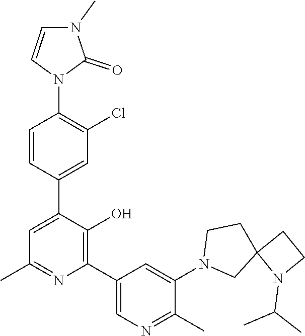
C1(C)=NC(C2=CN=C(C)C(N3CC4(CC3)N(C(C)C)CC4)=C2)=C(O)C(C2=CC(Cl)=C(N3C(=O)N(C)C=C3)C=C2)=C1
